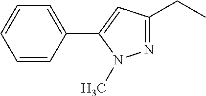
N1=C(CC)C=C(C2=CC=CC=C2)N1C
